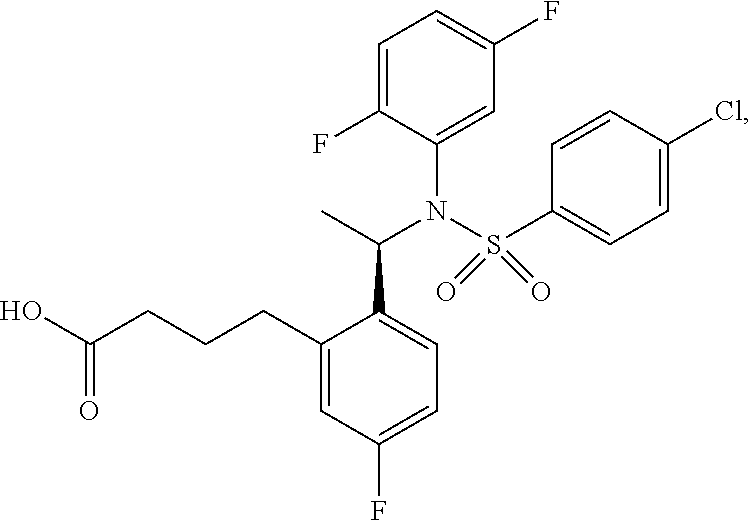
OC(CCCC1=CC(F)=CC=C1C(C)N(S(C1=CC=C(Cl)C=C1)(=O)=O)C1=CC(F)=CC=C1F)=O
